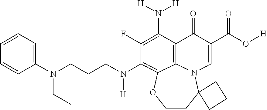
C1=CC=C(N(CCCN(C2=C3C4=C(C(N([H])[H])=C2F)C(=O)C(C(O[H])=O)=CN4C2(CCO3)CCC2)[H])CC)C=C1
